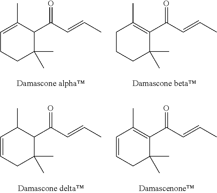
C1=C(C)C(C(C=CC)=O)C(C)(C)CC1.C1CCC(C)(C)C(C(C=CC)=O)=C1C.C1=CCC(C)(C)C(C(C=CC)=O)C1C.C1=CCC(C)(C)C(C(C=CC)=O)=C1C
